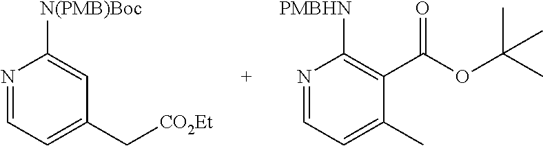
N1=CC=C(C[CO2Et])C=C1[N(PMB)Boc].N1=CC=C(C)C(C(=O)OC(C)(C)C)=C1[PMBHN]
